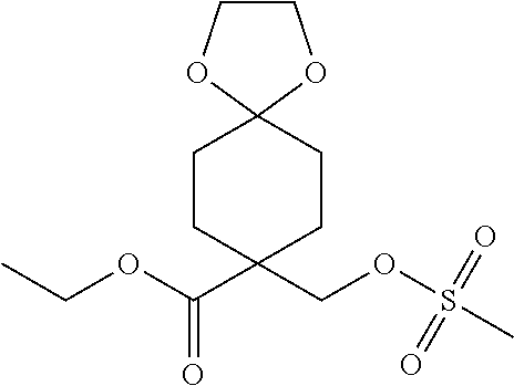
O=S(OCC1(C(OCC)=O)CCC2(CC1)OCCO2)(C)=O
